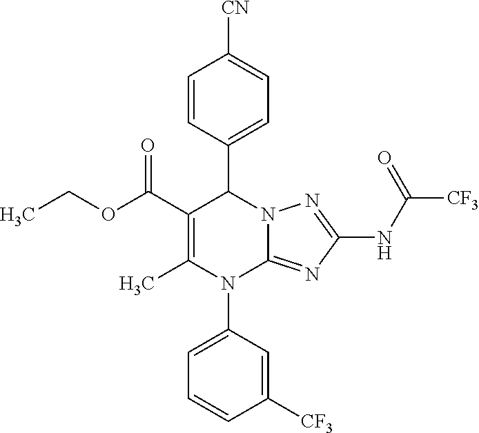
C1=CC(C2C(C(OCC)=O)=C(C)N(C3=CC=CC([CF3])=C3)C3=NC(NC([CF3])=O)=NN23)=CC=C1[CN]
